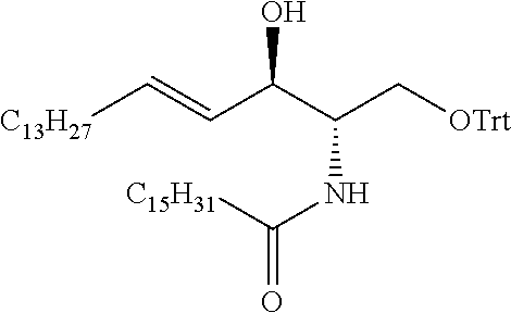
OC(C(C[OTrt])NC([C15H31])=O)C=C[C13H27]
